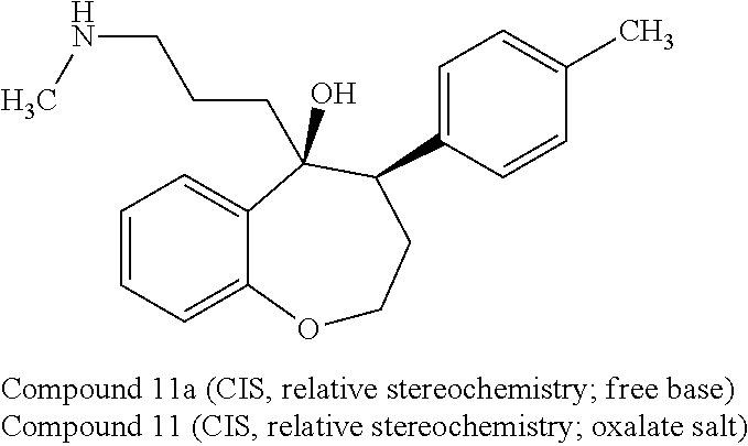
O1CCC(C2=CC=C(C)C=C2)C(O)(CCCNC)C2=CC=CC=C12
